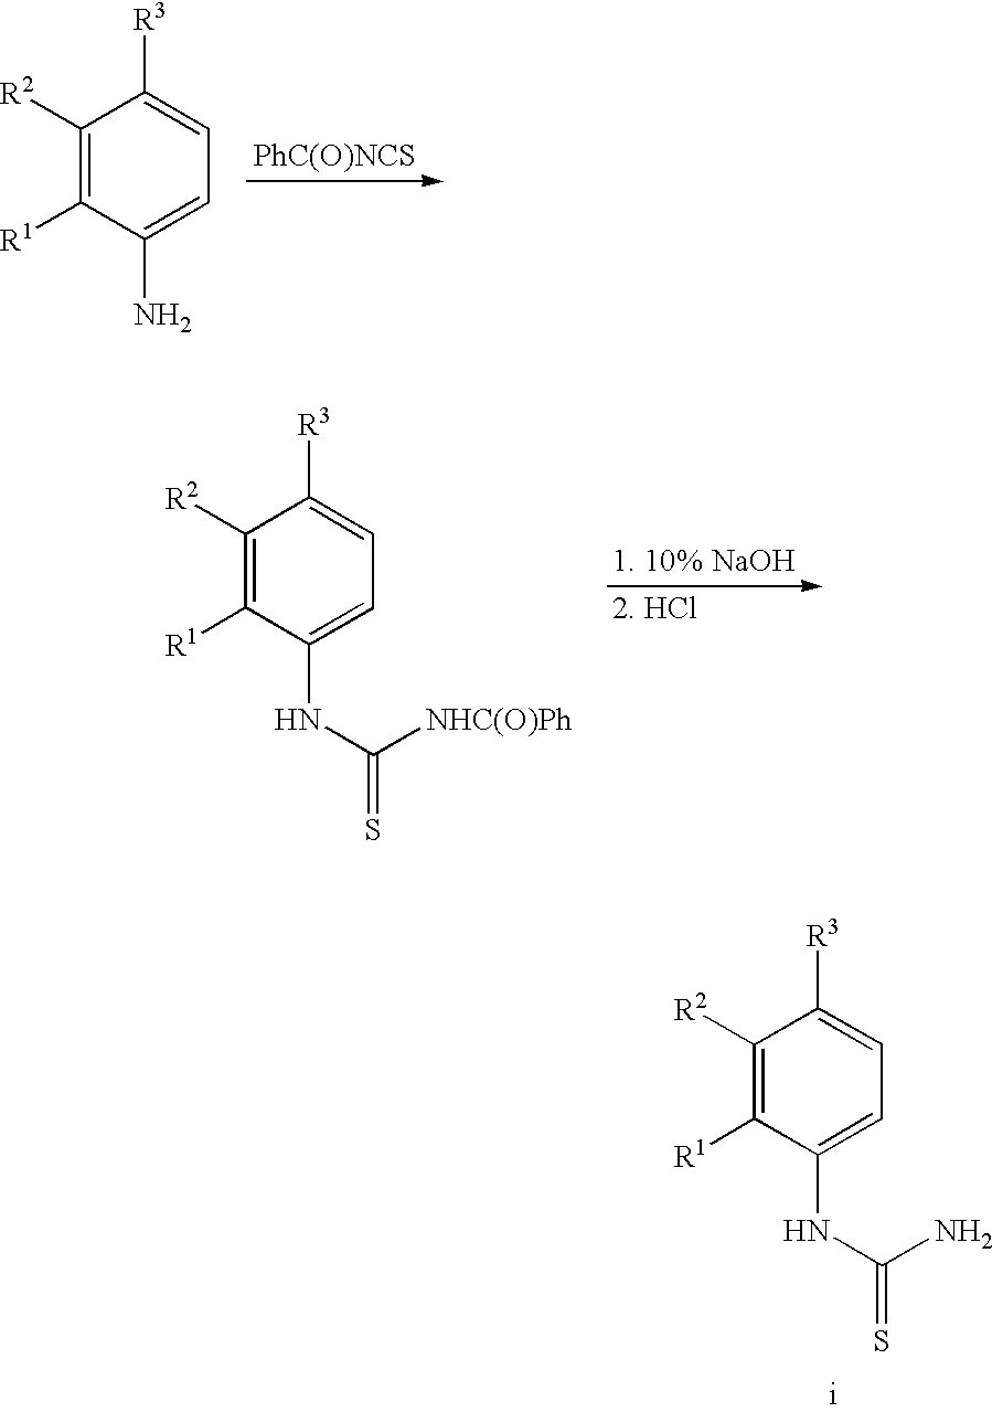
C1([R2])=C([R1])C(N)=CC=C1[R3].C1([R2])=C([R1])C(NC([NHC(O)Ph])=S)=CC=C1[R3].C1([R2])=C([R1])C(NC(N)=S)=CC=C1[R3]
